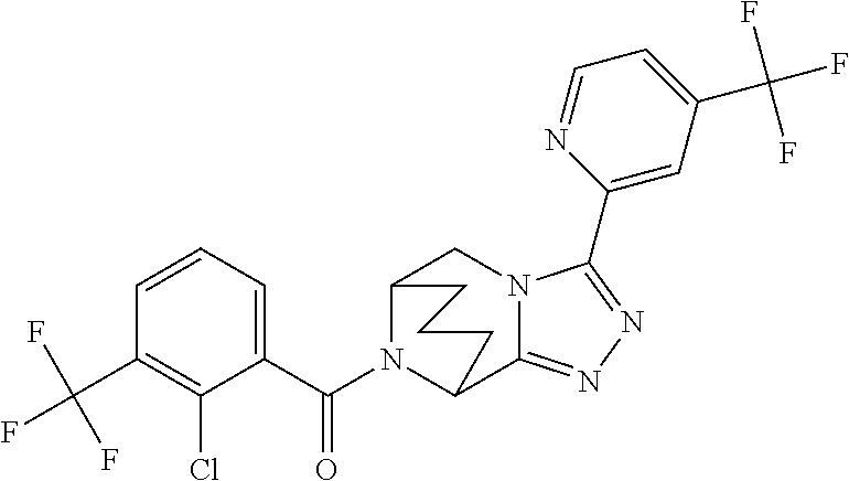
C12N(C(C3=CC=CC(C(F)(F)F)=C3Cl)=O)C(C3=NN=C(C4=CC(C(F)(F)F)=CC=N4)N3C1)CCC2
